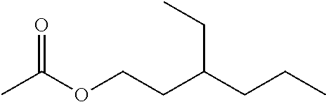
O=C(OCCC(CCC)CC)C
